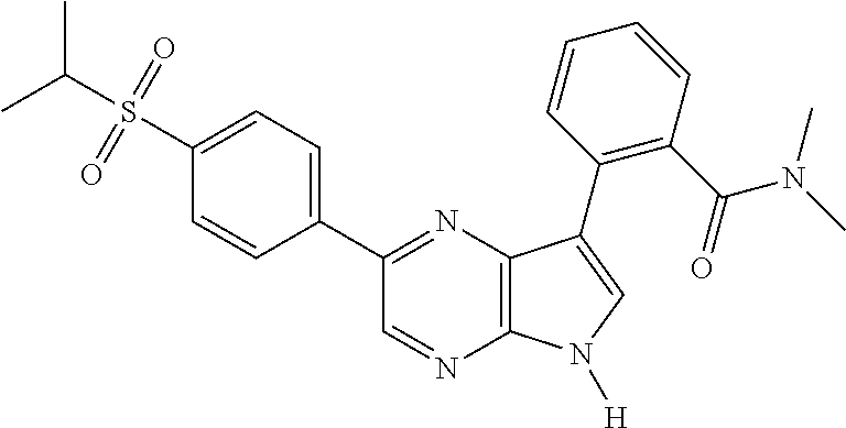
CC(S(=O)(=O)C1=CC=C(C2=NC3=C(N=C2)N([H])C=C3C2=C(C(=O)N(C)C)C=CC=C2)C=C1)C
